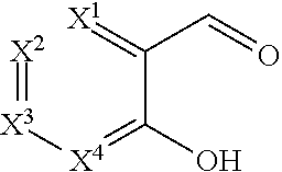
C(C(=[X1])C=O)(=[X4][X3]=[X2])O
